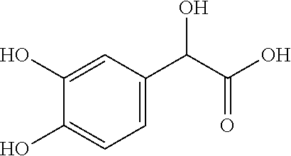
OC(C(C1=CC=C(O)C(O)=C1)O)=O
